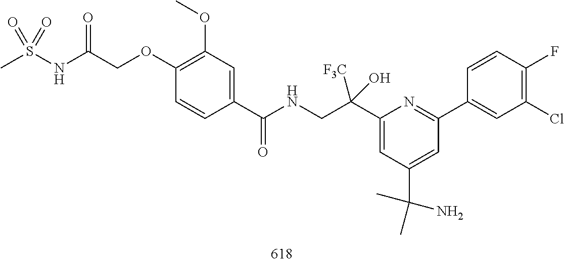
CS(NC(=O)COC1=C(OC)C=C(C(=O)NCC(C2=CC(C(C)(C)N)=CC(C3=CC(Cl)=C(F)C=C3)=N2)([F3C])O)C=C1)(=O)=O
